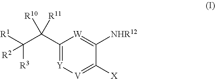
C1(C(C([R1])([R3])[R2])([R11])[R10])=[Y][V]=C([X])C([NHR12])=[W]1
